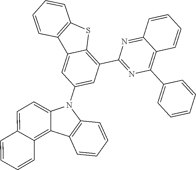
C1=CC=CC(C2=C3C(=NC(C4=C5C(=CC(N6C7=CC=C8C(=C7C7=C6C=CC=C7)C=CC=C8)=C4)C4=C(S5)C=CC=C4)=N2)C=CC=C3)=C1
